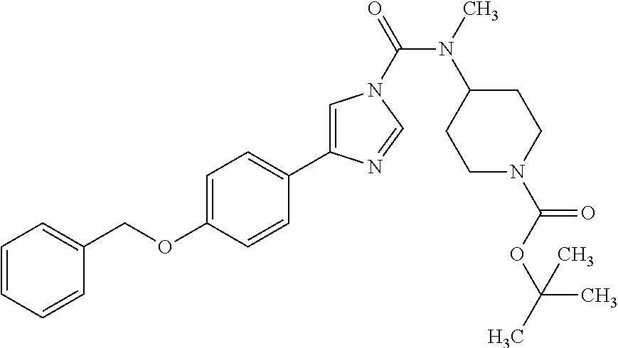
C1=CC=CC(COC2=CC=C(C3=CN(C(=O)N(C)C4CCN(C(OC(C)(C)C)=O)CC4)C=N3)C=C2)=C1
